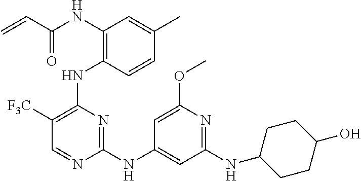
N(C1=C(NC2=C([F3C])C=NC(NC3=CC(NC4CCC(O)CC4)=NC(OC)=C3)=N2)C=CC(C)=C1)C(C=C)=O
